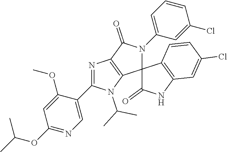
N1=C(C2=CN=C(OC(C)C)C=C2OC)N(C(C)C)C2=C1C(=O)N(C1=CC=CC(Cl)=C1)C21C(=O)NC2=C1C=CC(Cl)=C2
